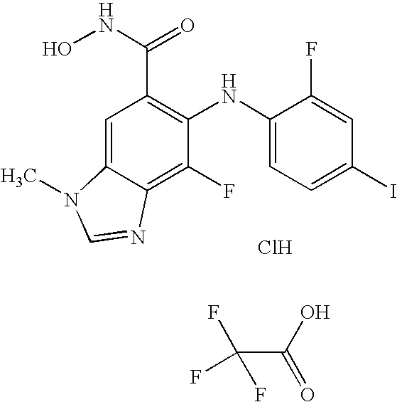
C1(C(NO)=O)=C(NC2=CC=C(I)C=C2F)C(F)=C2C(=C1)N(C)C=N2.Cl.C(C(O)=O)(F)(F)F
